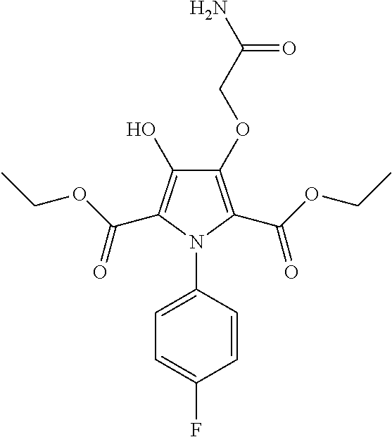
C1(OCC(N)=O)=C(C(OCC)=O)N(C2=CC=C(F)C=C2)C(C(OCC)=O)=C1O
